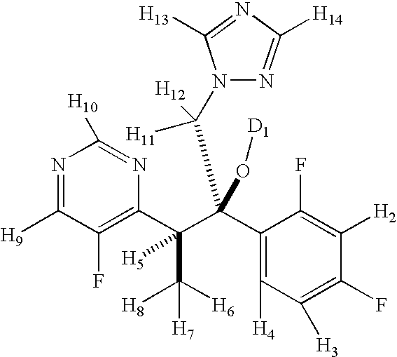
N1=C([H9])C(F)=C(C(C(C2=C([H4])C([H3])=C(F)C([H2])=C2F)(O[D1])C(N2N=C([H14])N=C2[H13])([H11])[H12])(C([H8])([H6])[H7])[H5])N=C1[H10]
